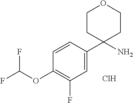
FC(OC1=C(F)C=C(C2(N)CCOCC2)C=C1)F.Cl
